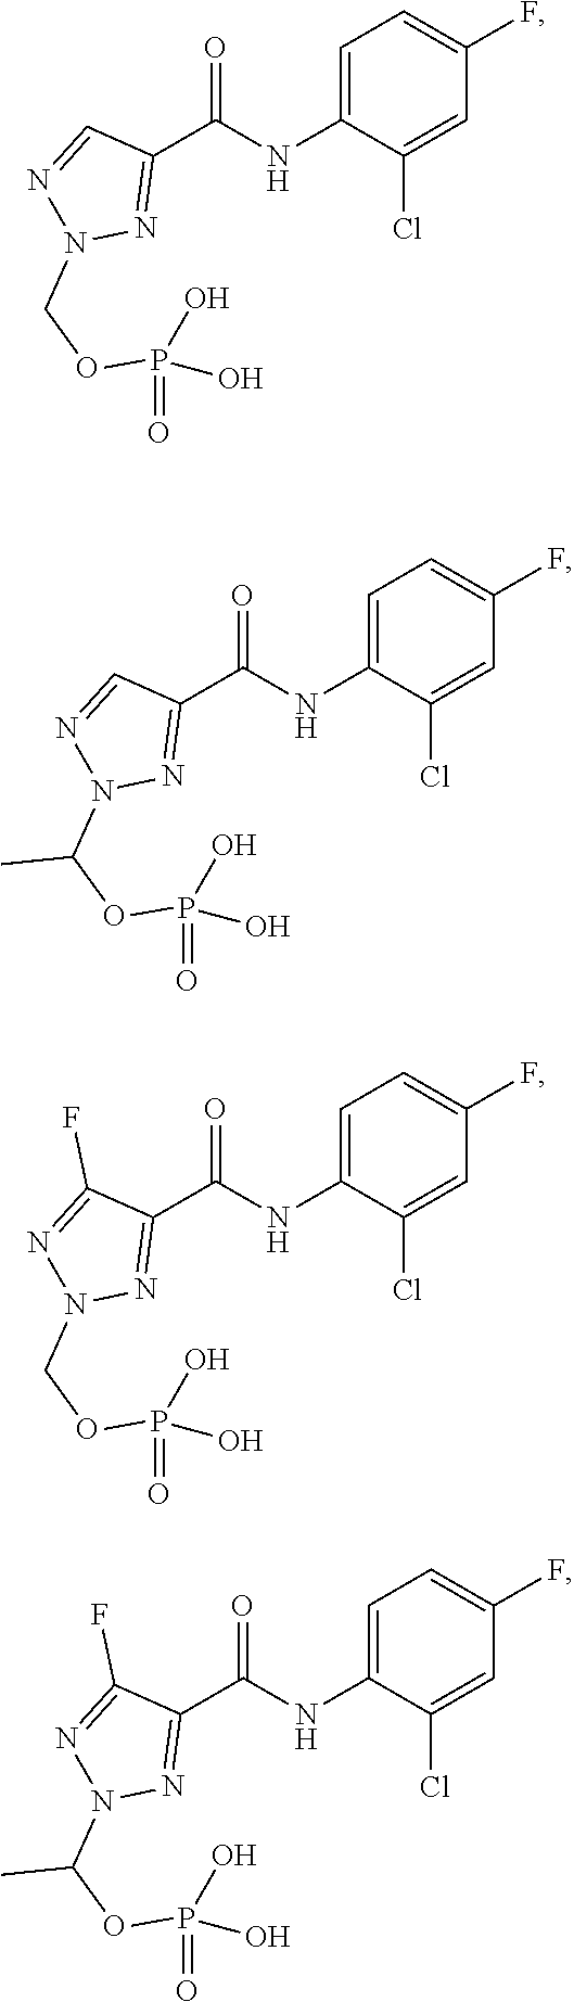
C1=C(NC(C2=NN(COP(=O)(O)O)N=C2)=O)C(Cl)=CC(F)=C1.C1=C(NC(C2=NN(C(OP(=O)(O)O)C)N=C2)=O)C(Cl)=CC(F)=C1.C1=C(NC(C2=NN(COP(=O)(O)O)N=C2F)=O)C(Cl)=CC(F)=C1.C1=C(NC(C2=NN(C(OP(=O)(O)O)C)N=C2F)=O)C(Cl)=CC(F)=C1
